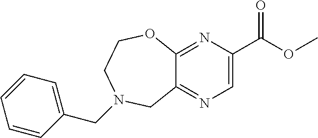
C12=NC(C(OC)=O)=CN=C1CN(CC1=CC=CC=C1)CCO2
